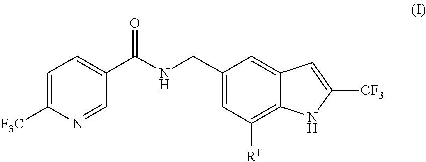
C1=C([F3C])N=CC(C(NCC2=CC([R1])=C3C(=C2)C=C([CF3])N3)=O)=C1
